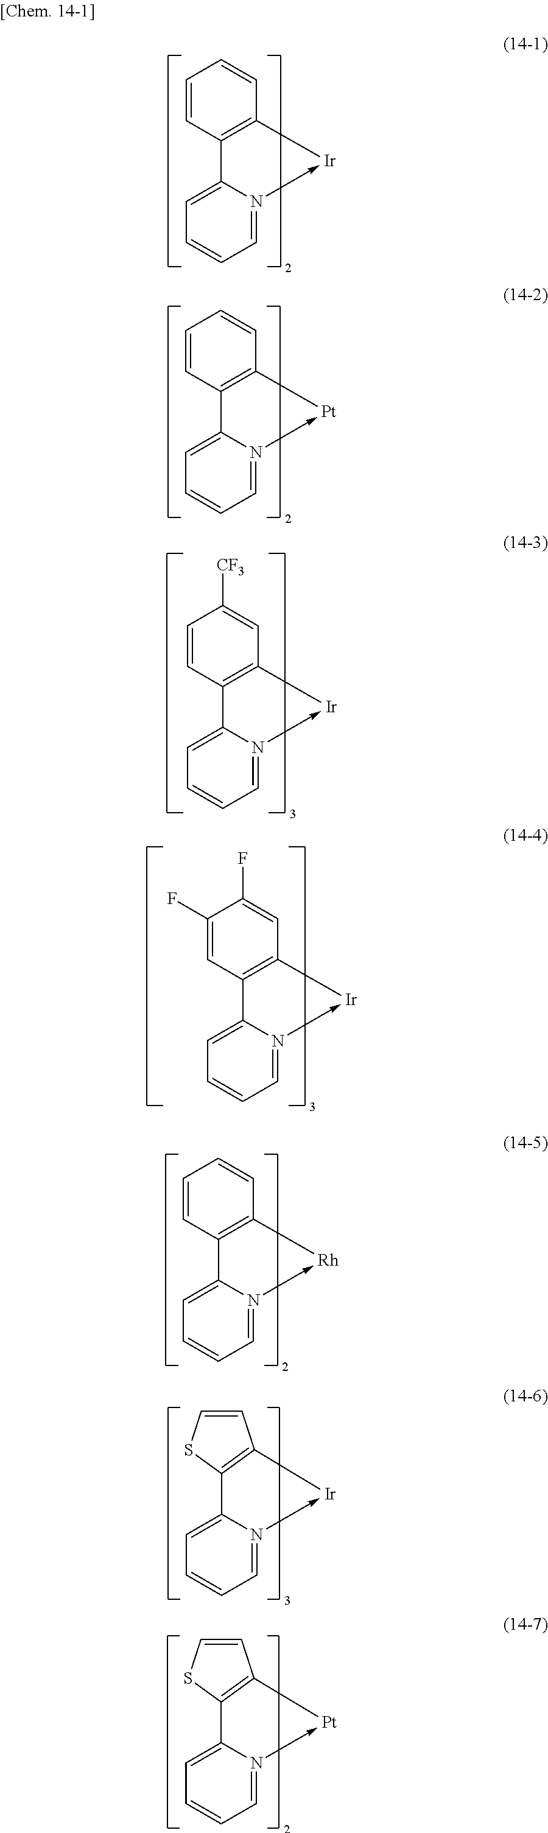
C1=N2->[Ir]C3=C(C2=CC=C1)C=CC=C3.C1=N2->[Pt]C3=C(C2=CC=C1)C=CC=C3.C1=N2->[Ir]C3=C(C2=CC=C1)C=CC([CF3])=C3.C1=N2->[Ir]C3=C(C2=CC=C1)C=C(F)C(F)=C3.C1=N2->[Ir]C3=C(C2=CC=C1)SC=C3.C1=N2->[Rh]C3=C(C2=CC=C1)C=CC=C3.C1=N2->[Pt]C3=C(C2=CC=C1)SC=C3
